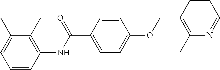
C1=CC(NC(C2=CC=C(OCC3=C(C)N=CC=C3)C=C2)=O)=C(C)C(C)=C1
